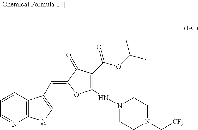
C1=NC2=C(C(C=C3OC(NN4CCN(C[CF3])CC4)=C(C(OC(C)C)=O)C3=O)=CN2)C=C1
